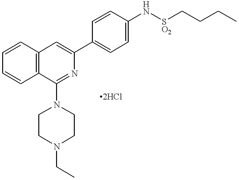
C1=CC2=C(C=C1)C=C(C1=CC=C(N[SO2]CCCC)C=C1)N=C2N1CCN(CC)CC1
